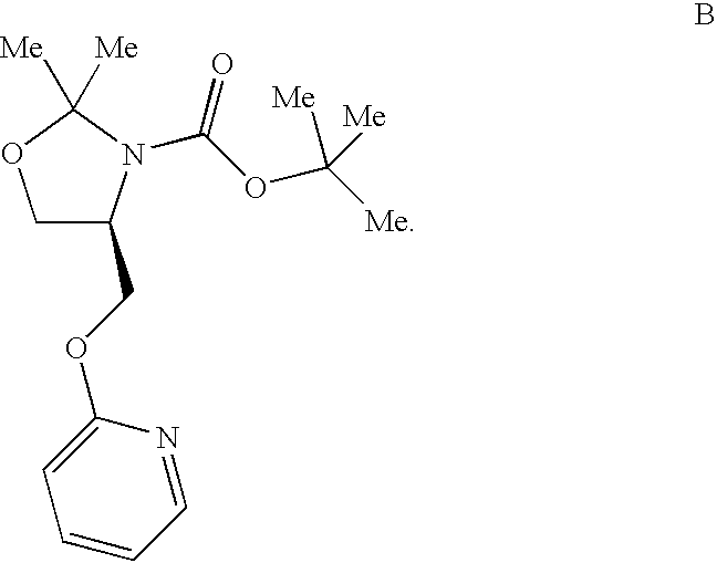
C1(COC2=CC=CC=N2)N(C(OC([Me])([Me])[Me])=O)C([Me])([Me])OC1
